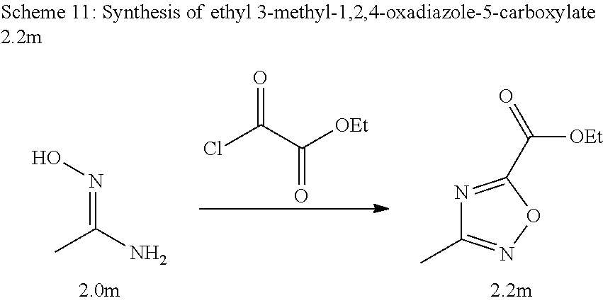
ClC(C([OEt])=O)=O.N1=C(C(=O)[OEt])ON=C1C.ON=C(N)C
